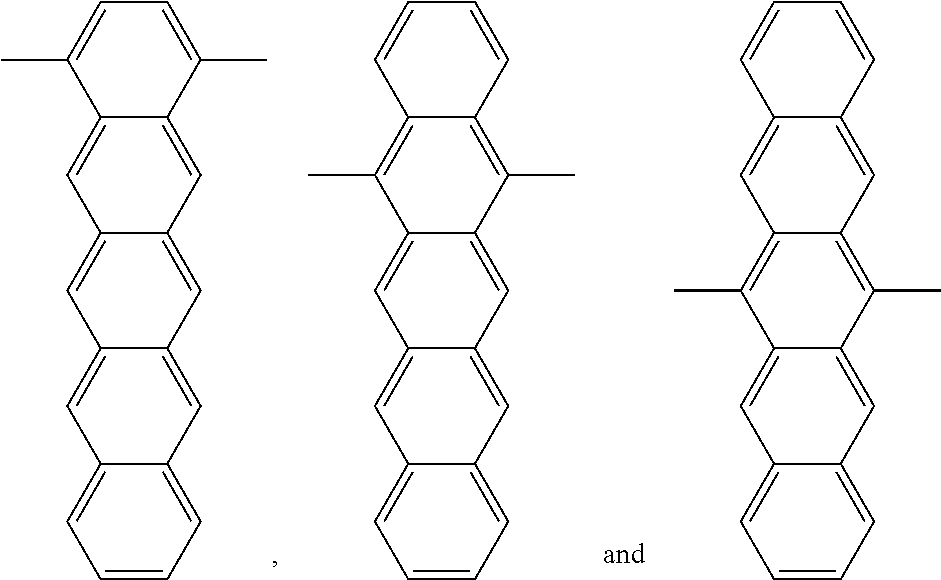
C12=CC=CC=C1C=C1C(=C2)C=C2C(=C1)C=C1C(=C2)C(C)=CC=C1C.C12=CC=CC=C1C=C1C(=C2)C=C2C(=C1)C(C)=C1C(=C2C)C=CC=C1.C12=CC=CC=C1C=C1C(=C2)C(C)=C2C(=C1C)C=C1C(=C2)C=CC=C1
